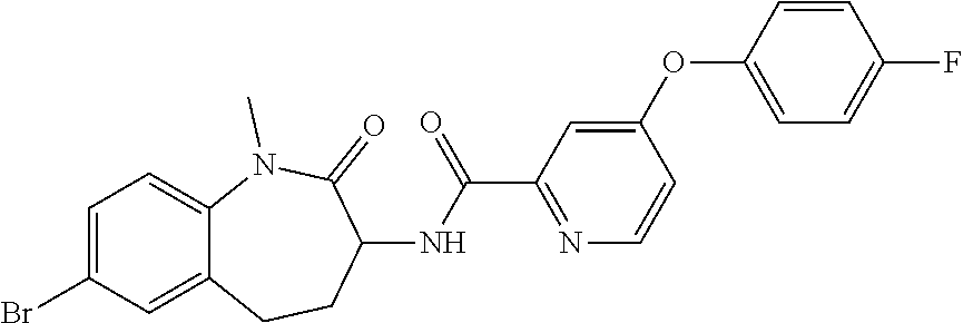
C1=C(Br)C=C2C(=C1)N(C)C(=O)C(NC(=O)C1=NC=CC(OC3=CC=C(F)C=C3)=C1)CC2
